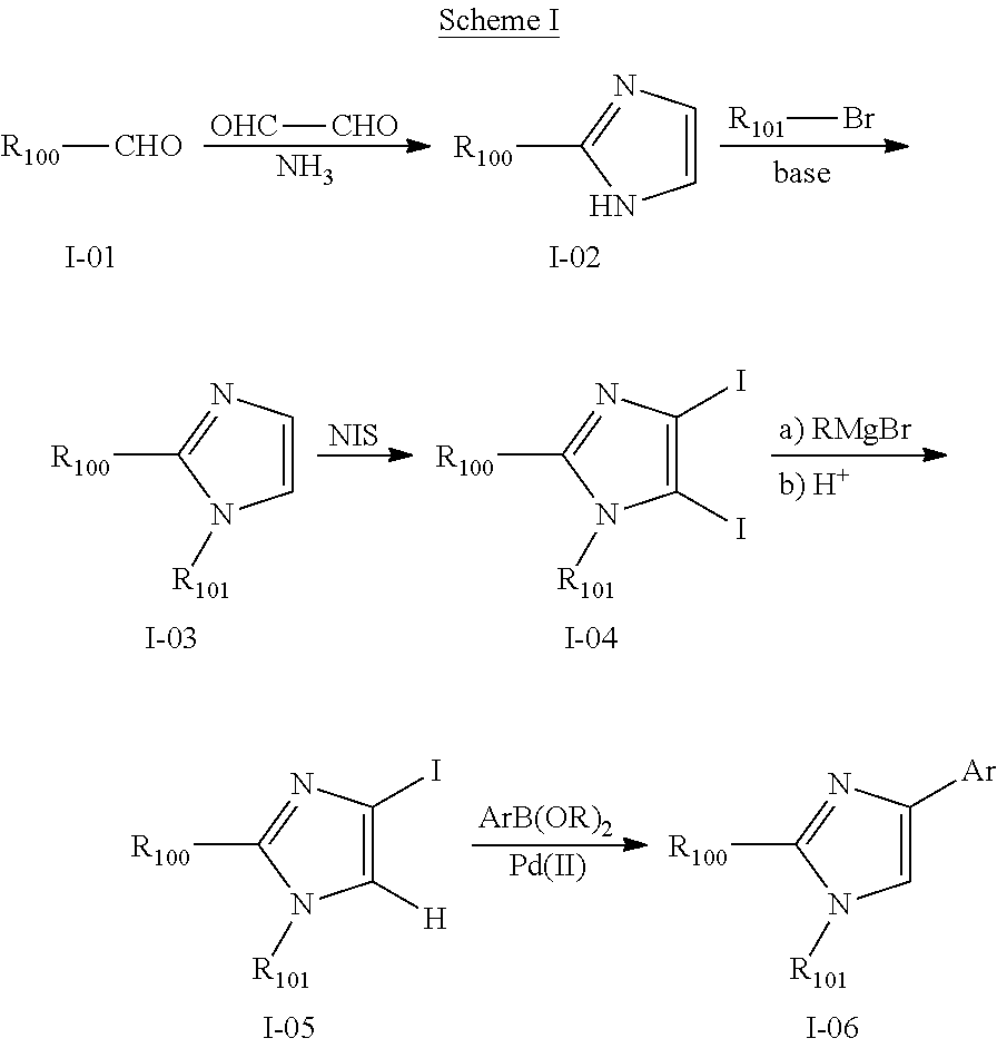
[R100][CHO].[OHC][CHO].[R100]C1=NC=CN1.[R101]Br.N.[R100]C1=NC=CN1[R101].[NIS].[R100]C1=NC(I)=C(I)N1[R101].[a) RMgBr].[R100]C1=NC(I)=C([H])N1[R101].[ArB(OR)2].[R100]C1=NC([Ar])=CN1[R101].[Pd]
